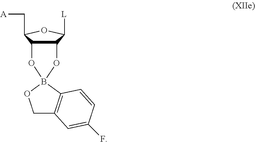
C12C(C(C[A])OC1[L])OB1(O2)C2=C(CO1)C=C(F)C=C2
